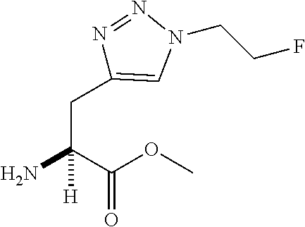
N1=NN(CCF)C=C1CC(N)(C(OC)=O)[H]
